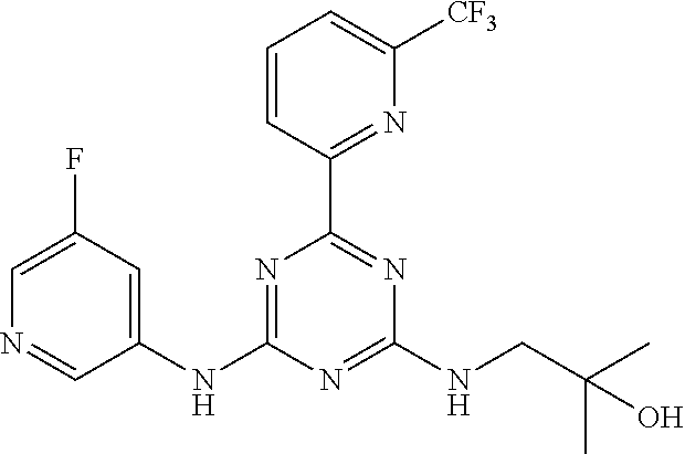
C1=CC(C2=NC(NCC(C)(C)O)=NC(NC3=CC(F)=CN=C3)=N2)=NC([CF3])=C1
